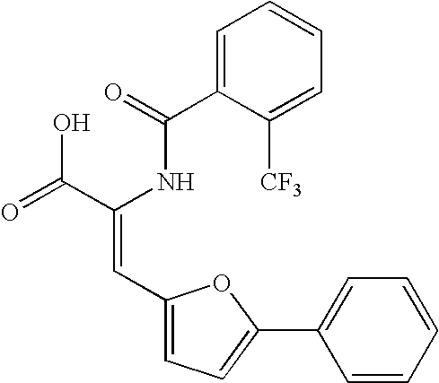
C1(C(=O)NC(C(=O)O)=CC2=CC=C(C3=CC=CC=C3)O2)=CC=CC=C1[CF3]
